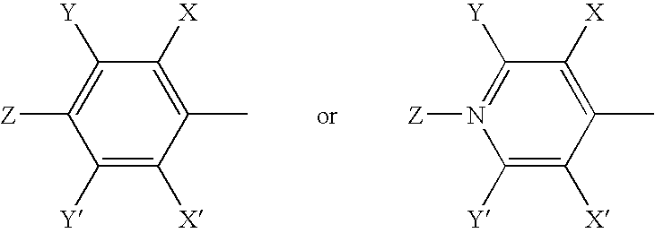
C1([Y])=C([X])C(C)=C([X])C([Y])=C1[Z].C1([Y])=C([X])C(C)=C([X])C([Y])=N1[Z]
